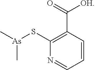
C[As](SC1=C(C(=O)[OH])C=CC=N1)C
